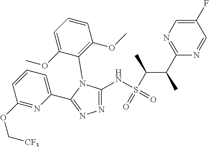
C1(F)=CN=C(C(C)C(S(=O)(NC2=NN=C(C3=CC=CC(OC[CF3])=N3)N2C2=C(OC)C=CC=C2OC)=O)C)N=C1
